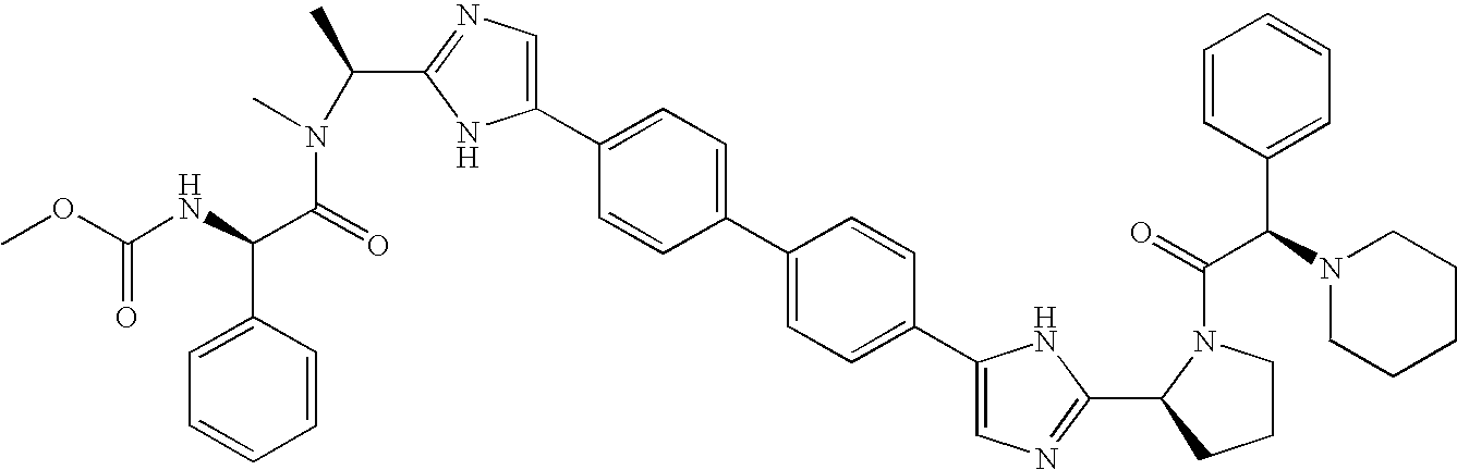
C1(C2=CN=C(C(N(C(=O)C(NC(OC)=O)C3=CC=CC=C3)C)C)N2)=CC=C(C2=CC=C(C3=CN=C(C4CCCN4C(=O)C(N4CCCCC4)C4=CC=CC=C4)N3)C=C2)C=C1
